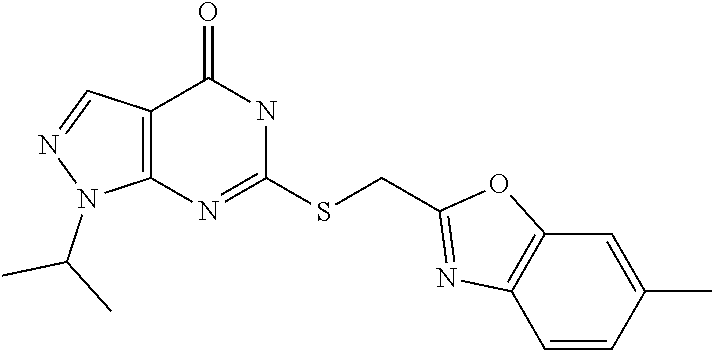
C12=C(N=C(SCC3=NC4=C(O3)C=C(C)C=C4)NC1=O)N(C(C)C)N=C2
